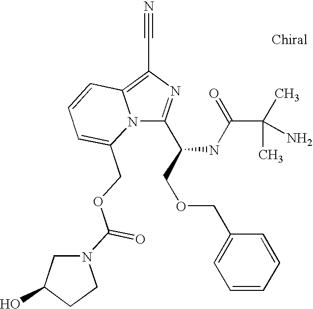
N12C(C(COCC3=CC=CC=C3)NC(C(C)(N)C)=O)=NC(C#N)=C1C=CC=C2COC(=O)N1CC(O)CC1
